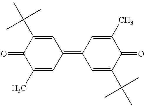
C1(C)=CC(=C2C=C(C(C)(C)C)C(=O)C(C)=C2)C=C(C(C)(C)C)C1=O
